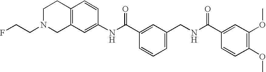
C1N(CCF)CC2=C(C1)C=CC(NC(C1=CC(CNC(C3=CC(OC)=C(OC)C=C3)=O)=CC=C1)=O)=C2
